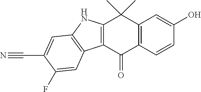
C12=C(C(=O)C3=C(C1(C)C)C=C(O)C=C3)C1=C(N2)C=C(C#N)C(F)=C1
